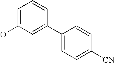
OC1=CC=CC(C2=CC=C([CN])C=C2)=C1
